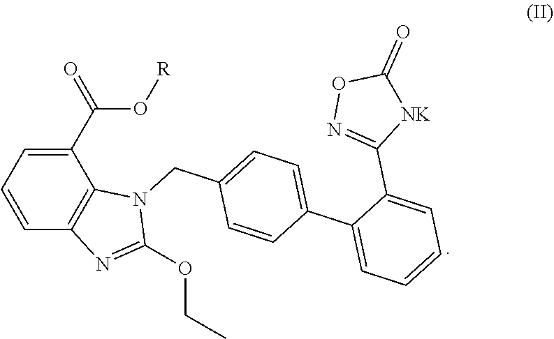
C1(CN2C3=C(N=C2OCC)C=CC=C3C(=O)O[R])=CC=C(C2=CC=CC=C2C2=NOC(=O)[NK]2)C=C1
